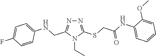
N1=C(SCC(NC2=CC=CC=C2OC)=O)N(CC)C(CNC2=CC=C(F)C=C2)=N1
